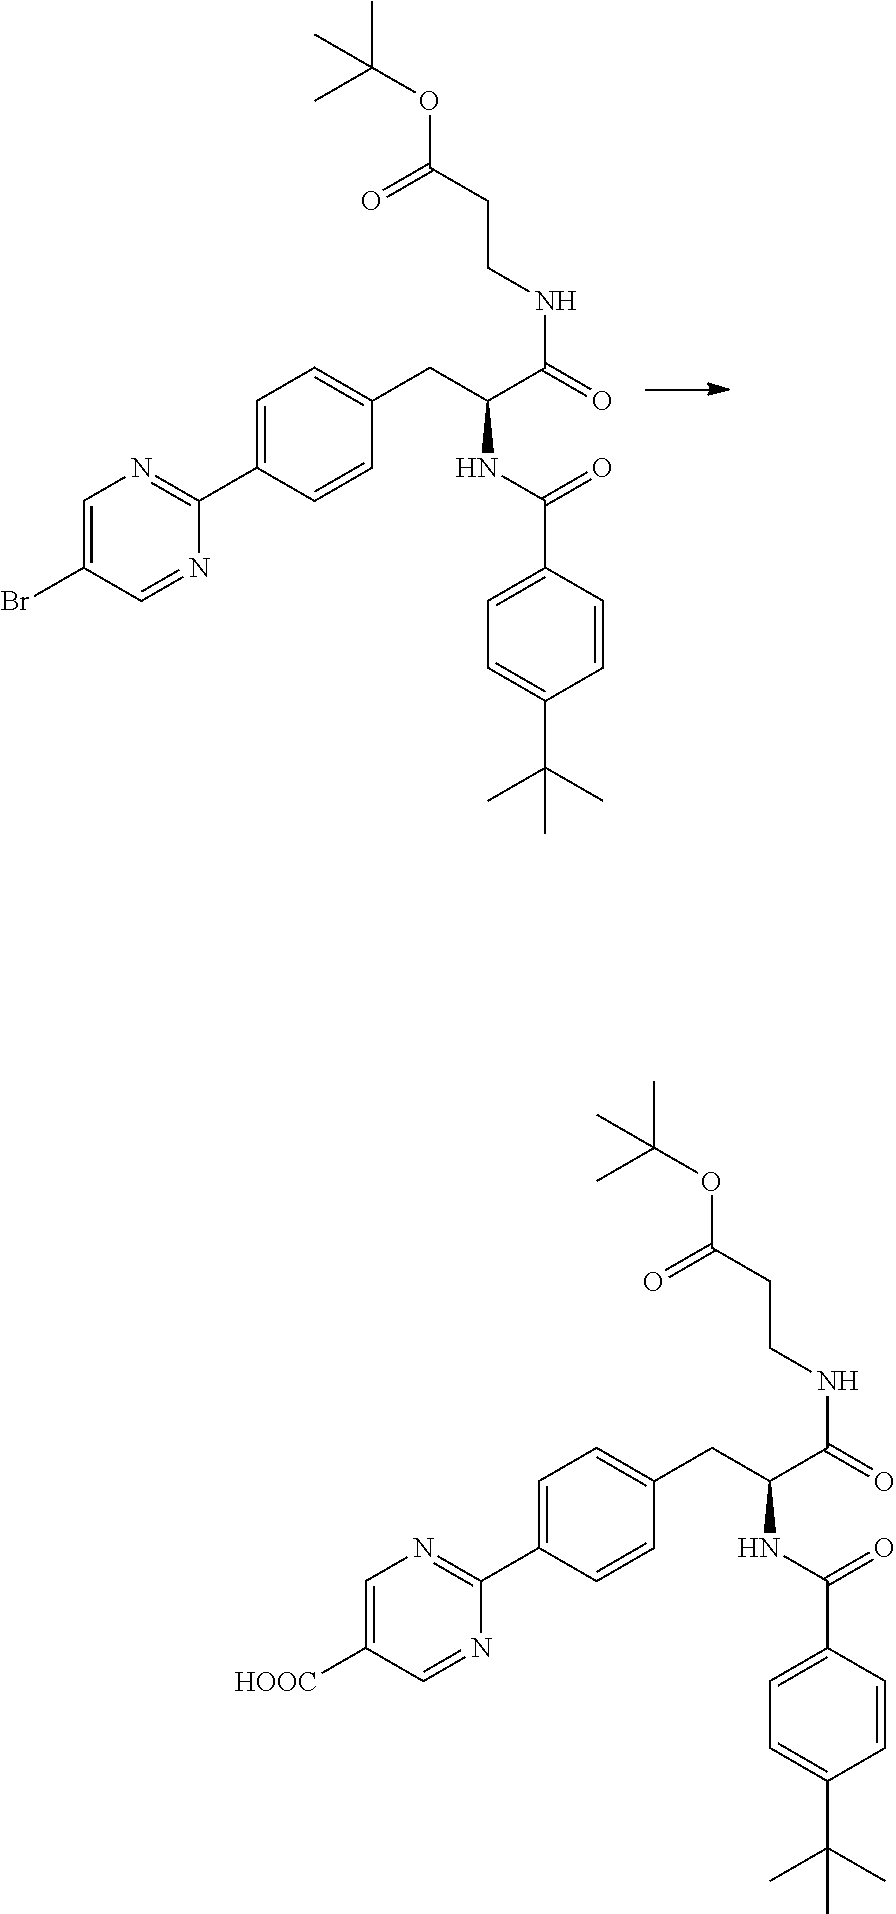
BrC1=CN=C(C2=CC=C(CC(C(=O)NCCC(OC(C)(C)C)=O)NC(C3=CC=C(C(C)(C)C)C=C3)=O)C=C2)N=C1.[HOOC]C1=CN=C(C2=CC=C(CC(C(=O)NCCC(OC(C)(C)C)=O)NC(C3=CC=C(C(C)(C)C)C=C3)=O)C=C2)N=C1
